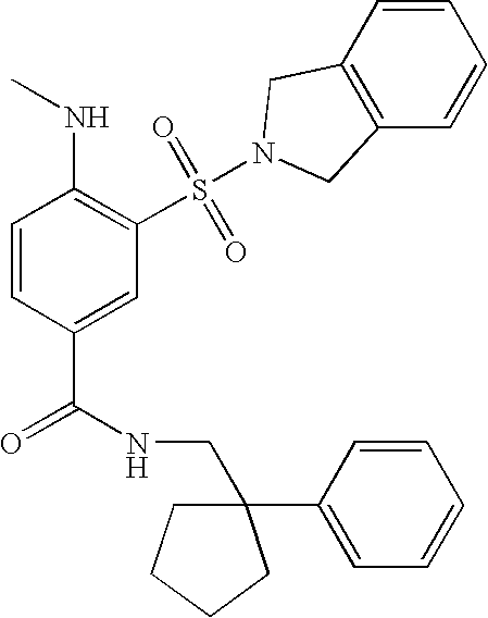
C1=CC(C(=O)NCC2(C3=CC=CC=C3)CCCC2)=CC(S(=O)(=O)N2CC3=C(C=CC=C3)C2)=C1NC
